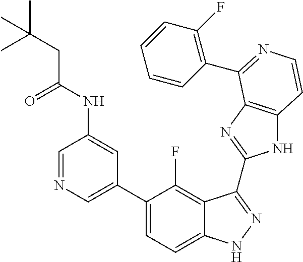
C1=C(C2=CC=C3C(=C2F)C(C2=NC4=C(N2)C=CN=C4C2=C(F)C=CC=C2)=NN3)C=C(NC(=O)CC(C)(C)C)C=N1
